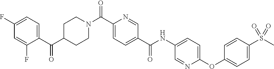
N(C(C1=CC=C(C(=O)N2CCC(C(C3=CC=C(F)C=C3F)=O)CC2)N=C1)=O)C1=CC=C(OC2=CC=C(S(=O)(C)=O)C=C2)N=C1
